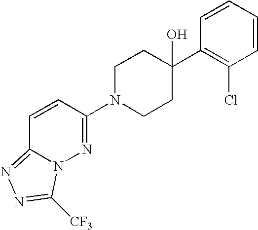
C1N(C2=NN3C(=NN=C3[CF3])C=C2)CCC(C2=C(Cl)C=CC=C2)(O)C1
